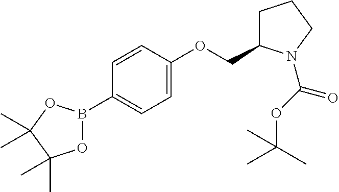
O1B(C2=CC=C(OCC3CCCN3C(=O)OC(C)(C)C)C=C2)OC(C)(C)C1(C)C
